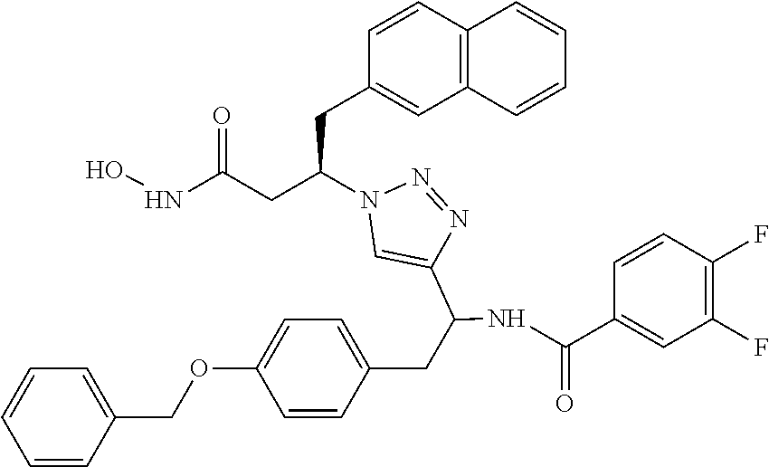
N1=NC(C(NC(C2=CC(F)=C(F)C=C2)=O)CC2=CC=C(OCC3=CC=CC=C3)C=C2)=CN1C(CC1=CC2=C(C=C1)C=CC=C2)CC(=O)NO
